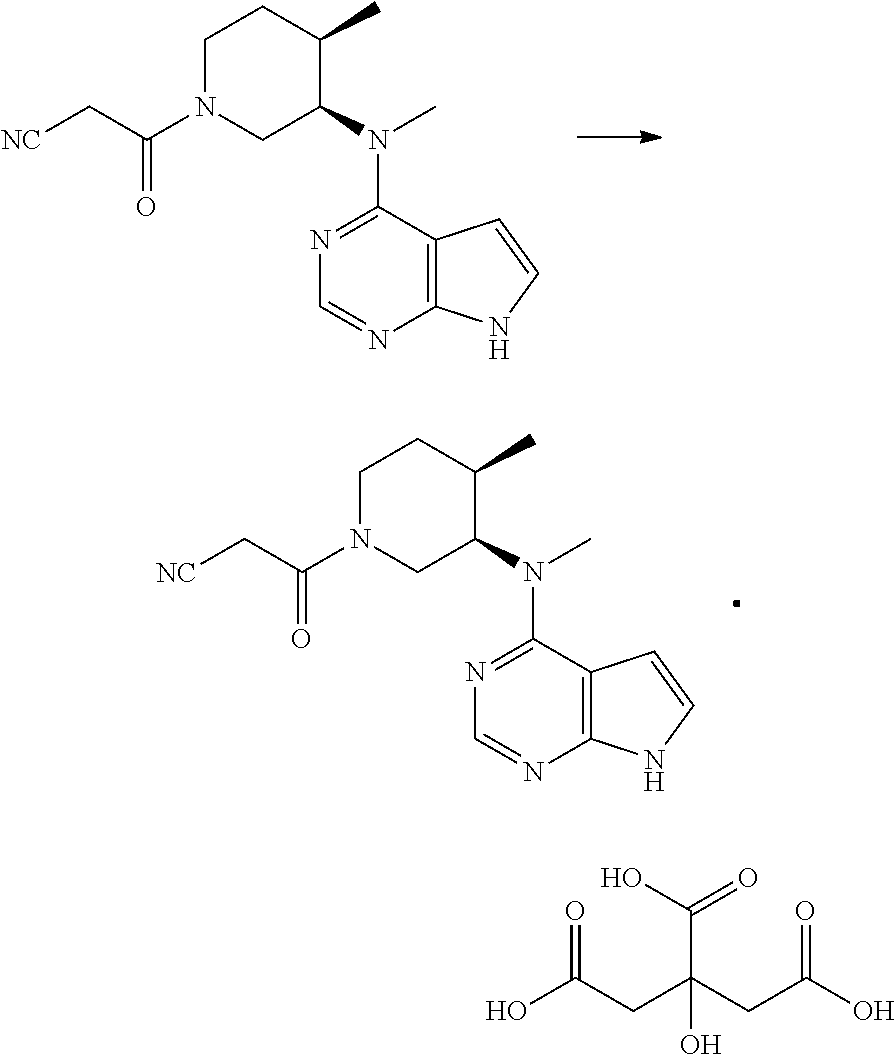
N1(C(=O)C[NC])CC(N(C)C2=NC=NC3=C2C=CN3)C(C)CC1.N1(C(=O)C[NC])CC(N(C)C2=NC=NC3=C2C=CN3)C(C)CC1.OC(CC(CC(O)=O)(C(O)=O)O)=O
